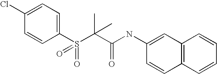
C1(Cl)=CC=C(S(=O)(C(C)(C(=O)NC2=CC3=C(C=C2)C=CC=C3)C)=O)C=C1
